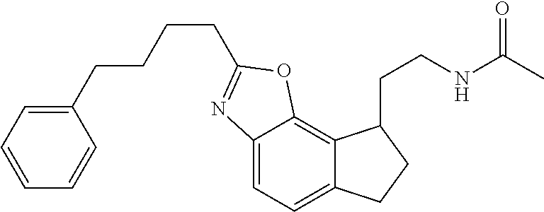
C12=CC=C3C(=C1OC(CCCCC1=CC=CC=C1)=N2)C(CCNC(=O)C)CC3
